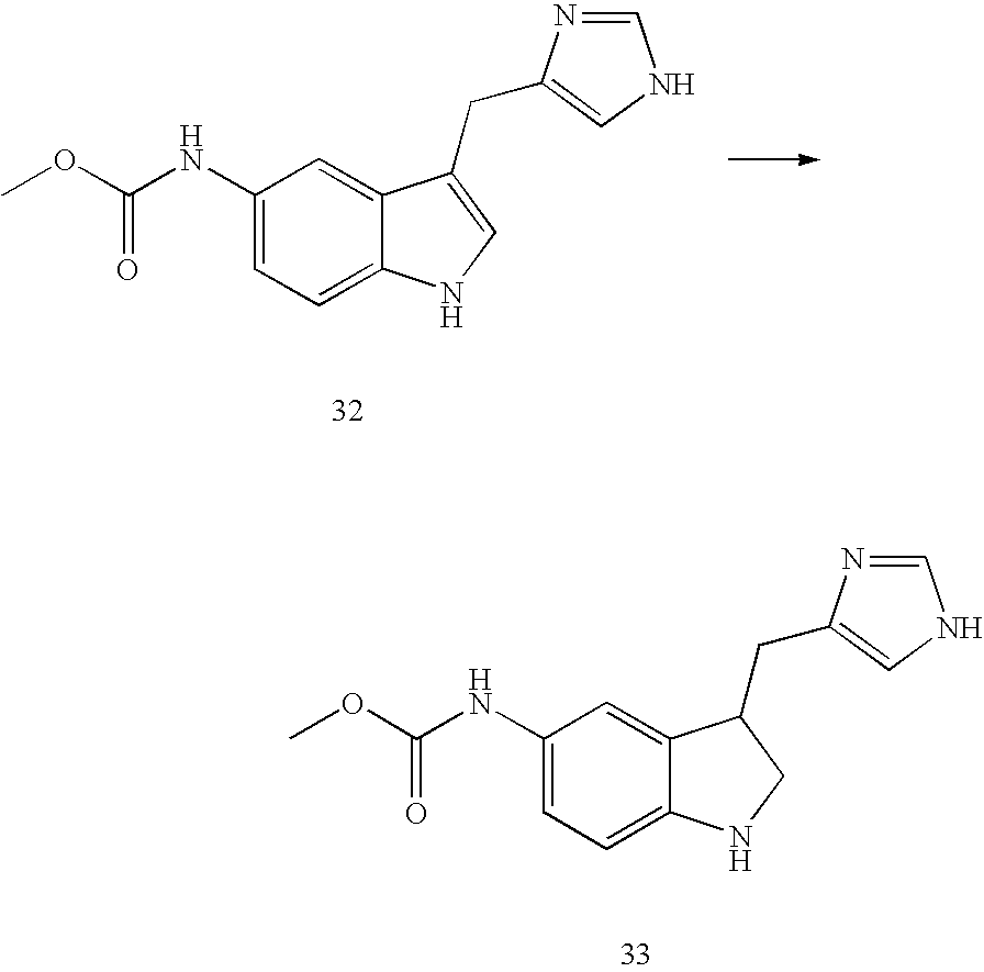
C1(NC(=O)OC)=CC=C2C(=C1)C(CC1=CNC=N1)CN2.C1(NC(=O)OC)=CC=C2C(=C1)C(CC1=CNC=N1)=CN2
